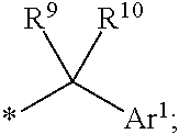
C(*)([Ar1])([R10])[R9]
